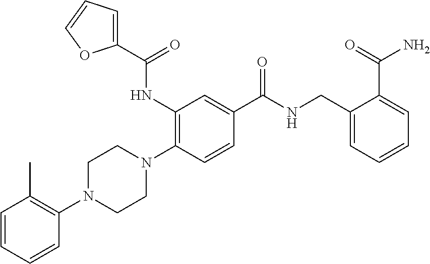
C1=CC=CC(N2CCN(C3=C(NC(C4=CC=CO4)=O)C=C(C(NCC4=CC=CC=C4C(N)=O)=O)C=C3)CC2)=C1C
